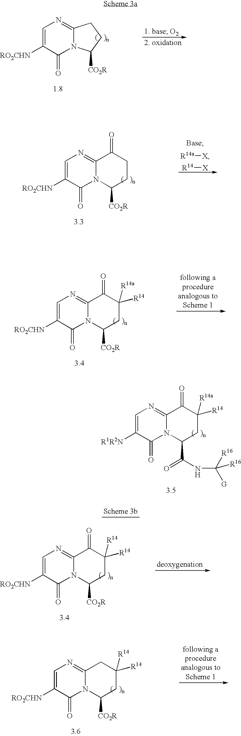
C12=NC=C([RO2CHN])C(=O)N1C([CO2R])CC2.C12=NC=C([RO2CHN])C(=O)N1C([CO2R])CCC2=O.[R14a][X].[R14][X].C12=NC=C([RO2CHN])C(=O)N1C([CO2R])CC([R14])([R14])C2.C12=NC=C([RO2CHN])C(=O)N1C([CO2R])CC([R14])([R14])C2=O.C12=NC=C([RO2CHN])C(=O)N1C([CO2R])CC([R14])([R14a])C2=O.C12=NC=C([R1R2N])C(=O)N1C(C(NC([G])([R16])[R16])=O)CC([R14])([R14a])C2=O
